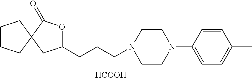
[HCOOH].C12(CC(CCCN3CCN(C4=CC=C(C)C=C4)CC3)OC1=O)CCCC2
